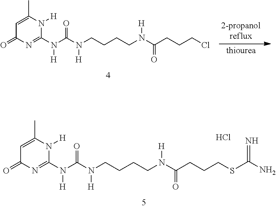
C1=C(C)N([H])C(N(C(N(CCCCN(C(CCCCl)=O)[H])[H])=O)[H])=NC1=O.C1=C(C)N([H])C(N(C(N(CCCCN(C(CCCSC(N)=N)=O)[H])[H])=O)[H])=NC1=O.Cl
